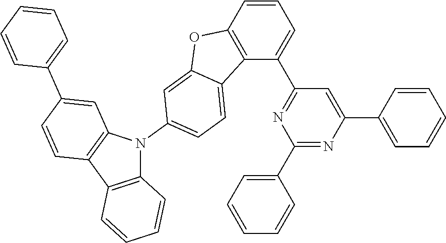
C1=CC2=C(C=C1)N(C1=CC=C3C(=C1)OC1=C3C(C3=NC(C4=CC=CC=C4)=NC(C4=CC=CC=C4)=C3)=CC=C1)C1=C2C=CC(C2=CC=CC=C2)=C1
